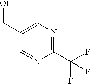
C1=NC(C(F)(F)F)=NC(C)=C1CO
